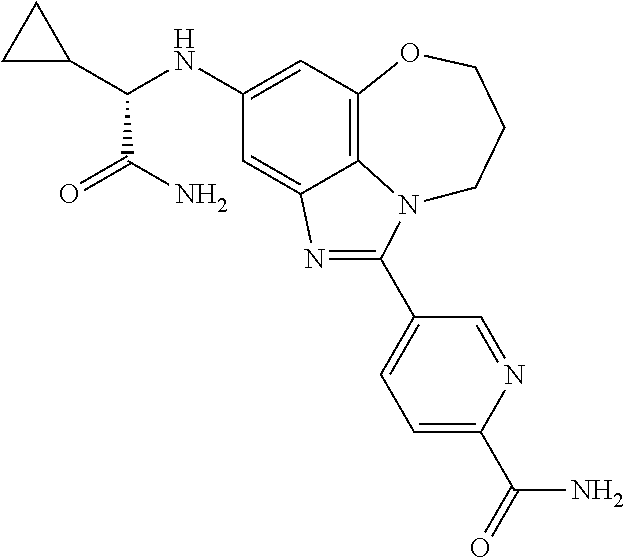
C1(NC(C2CC2)C(N)=O)=CC2=C3C(=C1)N=C(C1=CC=C(C(=O)N)N=C1)N3CCCO2
